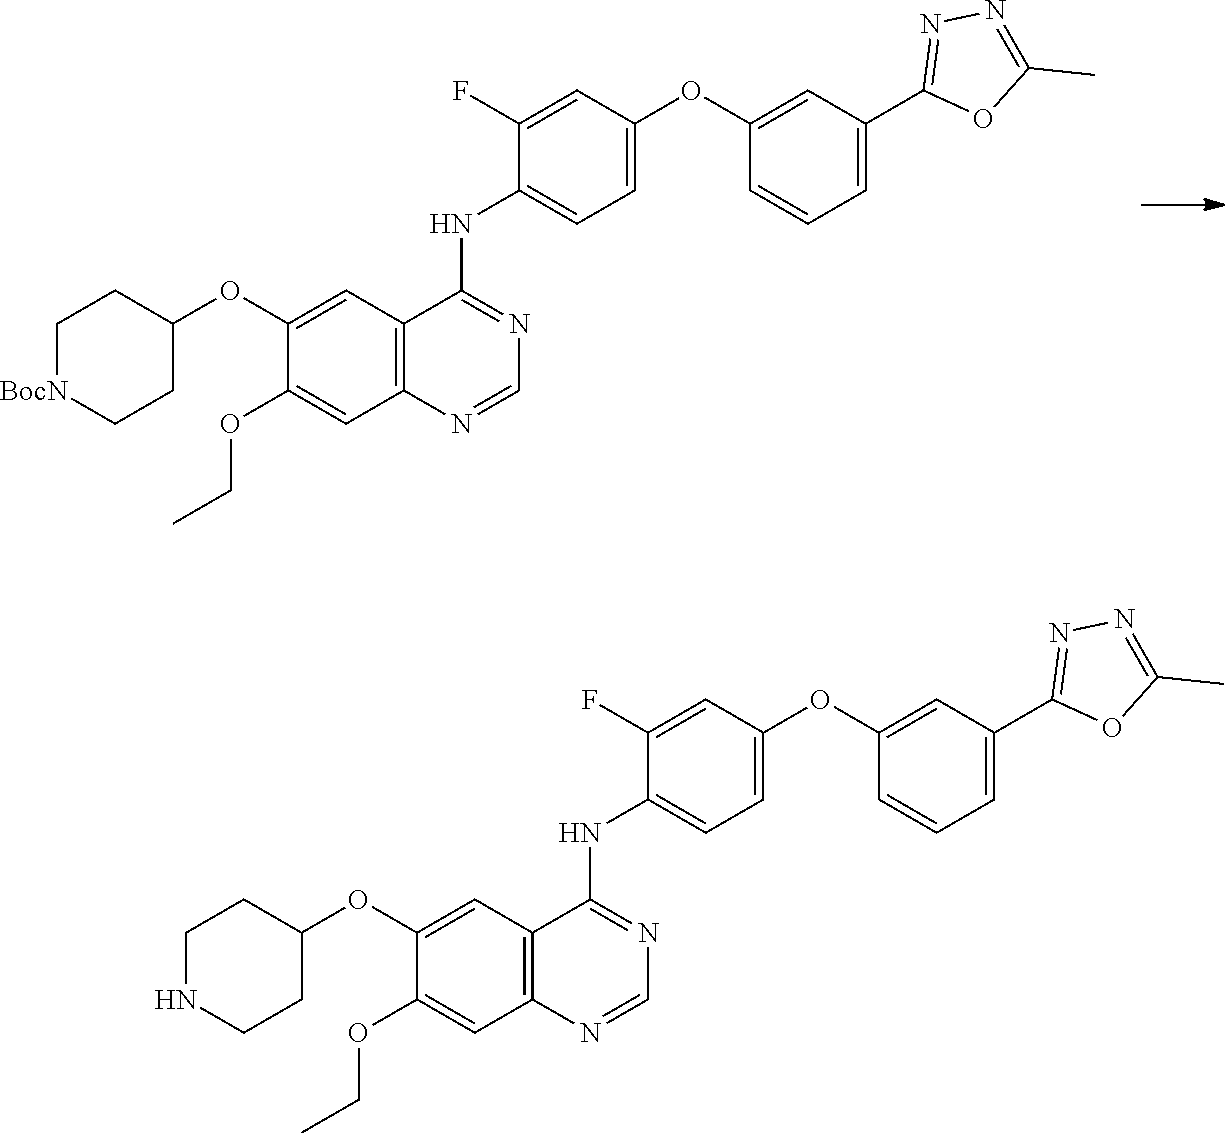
C1=NC2=C(C=C(OC3CC[BocN]CC3)C(OCC)=C2)C(NC2=CC=C(OC3=CC(C4=NN=C(C)O4)=CC=C3)C=C2F)=N1.C1=NC2=C(C=C(OC3CCNCC3)C(OCC)=C2)C(NC2=CC=C(OC3=CC(C4=NN=C(C)O4)=CC=C3)C=C2F)=N1
